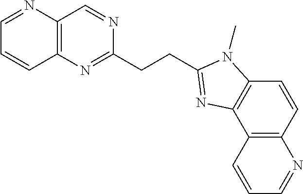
C12=C(C=NC(CCC3=NC4=C(C=CC5=C4C=CC=N5)N3C)=N1)N=CC=C2
